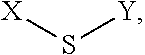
S([Y])[X]
